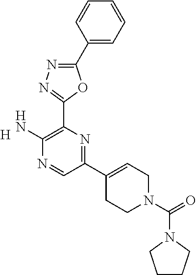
[H].C1(C2=CCN(C(=O)N3CCCC3)CC2)=NC(C2=NN=C(C3=CC=CC=C3)O2)=C(N)N=C1
